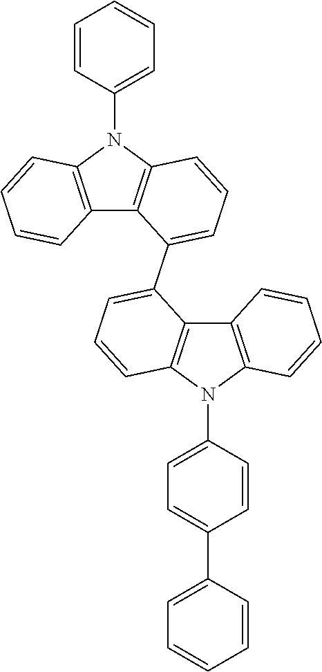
C12=C(N(C3=CC=CC=C3)C3=C1C(C1=CC=CC4=C1C1=C(N4C4=CC=C(C5=CC=CC=C5)C=C4)C=CC=C1)=CC=C3)C=CC=C2
